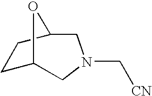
C1C2OC(CN(C[CN])C2)C1
